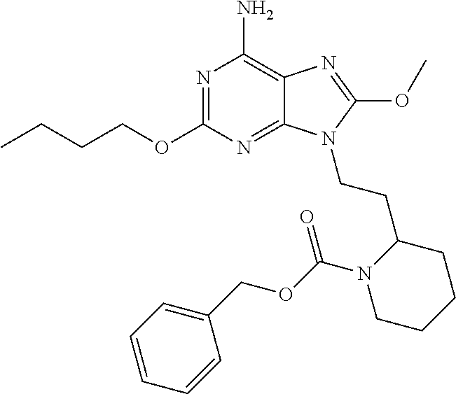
N1=C(OCCCC)N=C2C(=C1N)N=C(OC)N2CCC1N(C(OCC2=CC=CC=C2)=O)CCCC1
